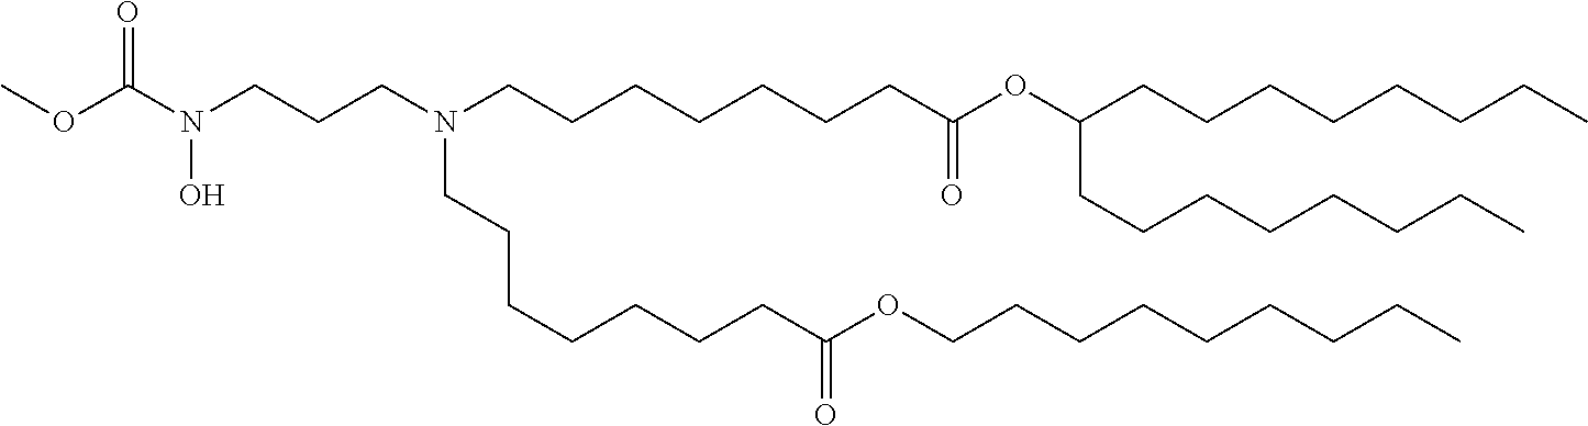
C(CC)CCCCCCOC(CCCCCCCN(CCCCCCCC(=O)OC(CCCCCCCC)CCCCCCCC)CCCN(O)C(=O)OC)=O
